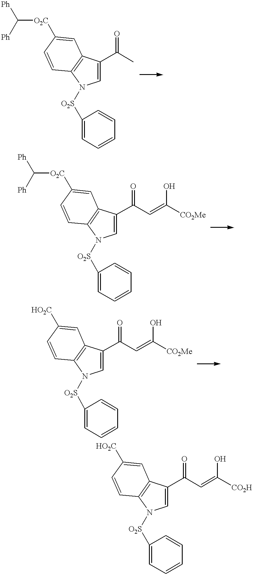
C1(C(=O)C)=CN([O2S]C2=CC=CC=C2)C2=C1C=C([O2C]C([Ph])[Ph])C=C2.C1(C(=O)C=C([CO2Me])O)=CN([O2S]C2=CC=CC=C2)C2=C1C=C([O2C]C([Ph])[Ph])C=C2.C1(C(=O)C=C([CO2Me])O)=CN([O2S]C2=CC=CC=C2)C2=C1C=C([HO2C])C=C2.C1(C(=O)C=C([CO2H])O)=CN([O2S]C2=CC=CC=C2)C2=C1C=C([HO2C])C=C2
